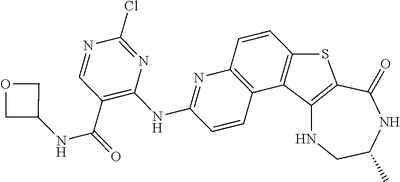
C12=C(C(=O)NC(C)CN1)SC1=C2C2=C(C=C1)N=C(NC1=C(C(=O)NC3COC3)C=NC(Cl)=N1)C=C2
